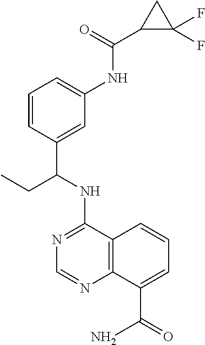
N1=C(NC(C2=CC(NC(C3C(F)(F)C3)=O)=CC=C2)CC)C2=C(N=C1)C(C(=O)N)=CC=C2
